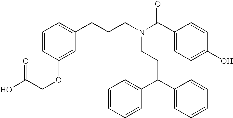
N(CCC(C1=CC=CC=C1)C1=CC=CC=C1)(CCCC1=CC=CC(OCC(O)=O)=C1)C(C1=CC=C(O)C=C1)=O
